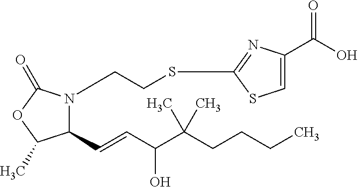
C1(C=CC(C(CCCC)(C)C)O)N(CCSC2=NC(C(O)=O)=CS2)C(=O)OC1C
